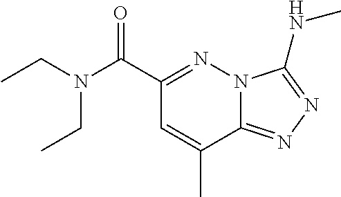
C12=NN=C(NC)N1N=C(C(N(CC)CC)=O)C=C2C
